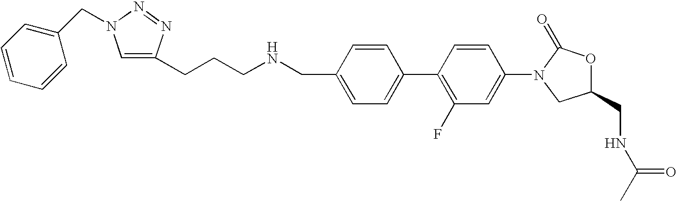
C1=C(CNCCCC2=CN(CC3=CC=CC=C3)N=N2)C=CC(C2=C(F)C=C(N3CC(CNC(C)=O)OC3=O)C=C2)=C1
